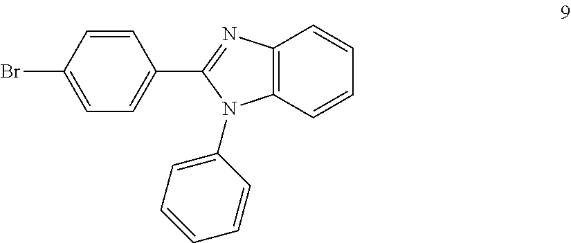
BrC1=CC=C(C2=NC3=C(C=CC=C3)N2C2=CC=CC=C2)C=C1
